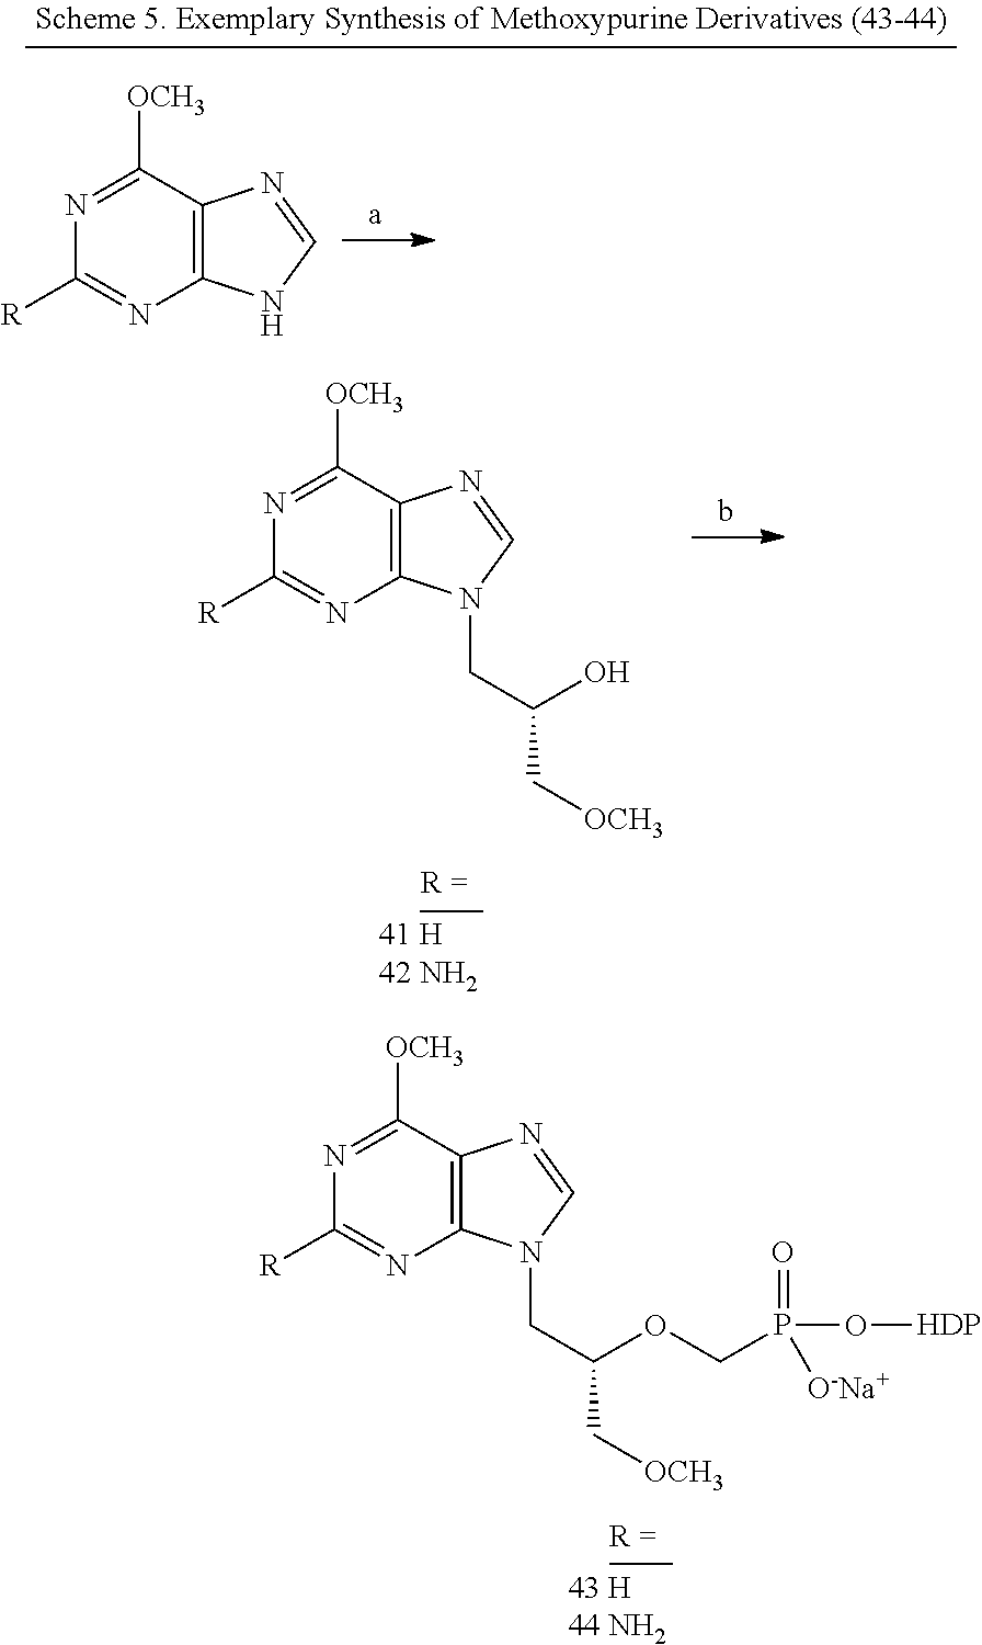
N1=C([OCH3])C2=C(N=C1[R])N(CC(C[OCH3])OCP(=O)([O-Na+])O[HDP])C=N2.N1=C([OCH3])C2=C(N=C1[R])N(CC(C[OCH3])O)C=N2.N1=C([OCH3])C2=C(N=C1[R])NC=N2
